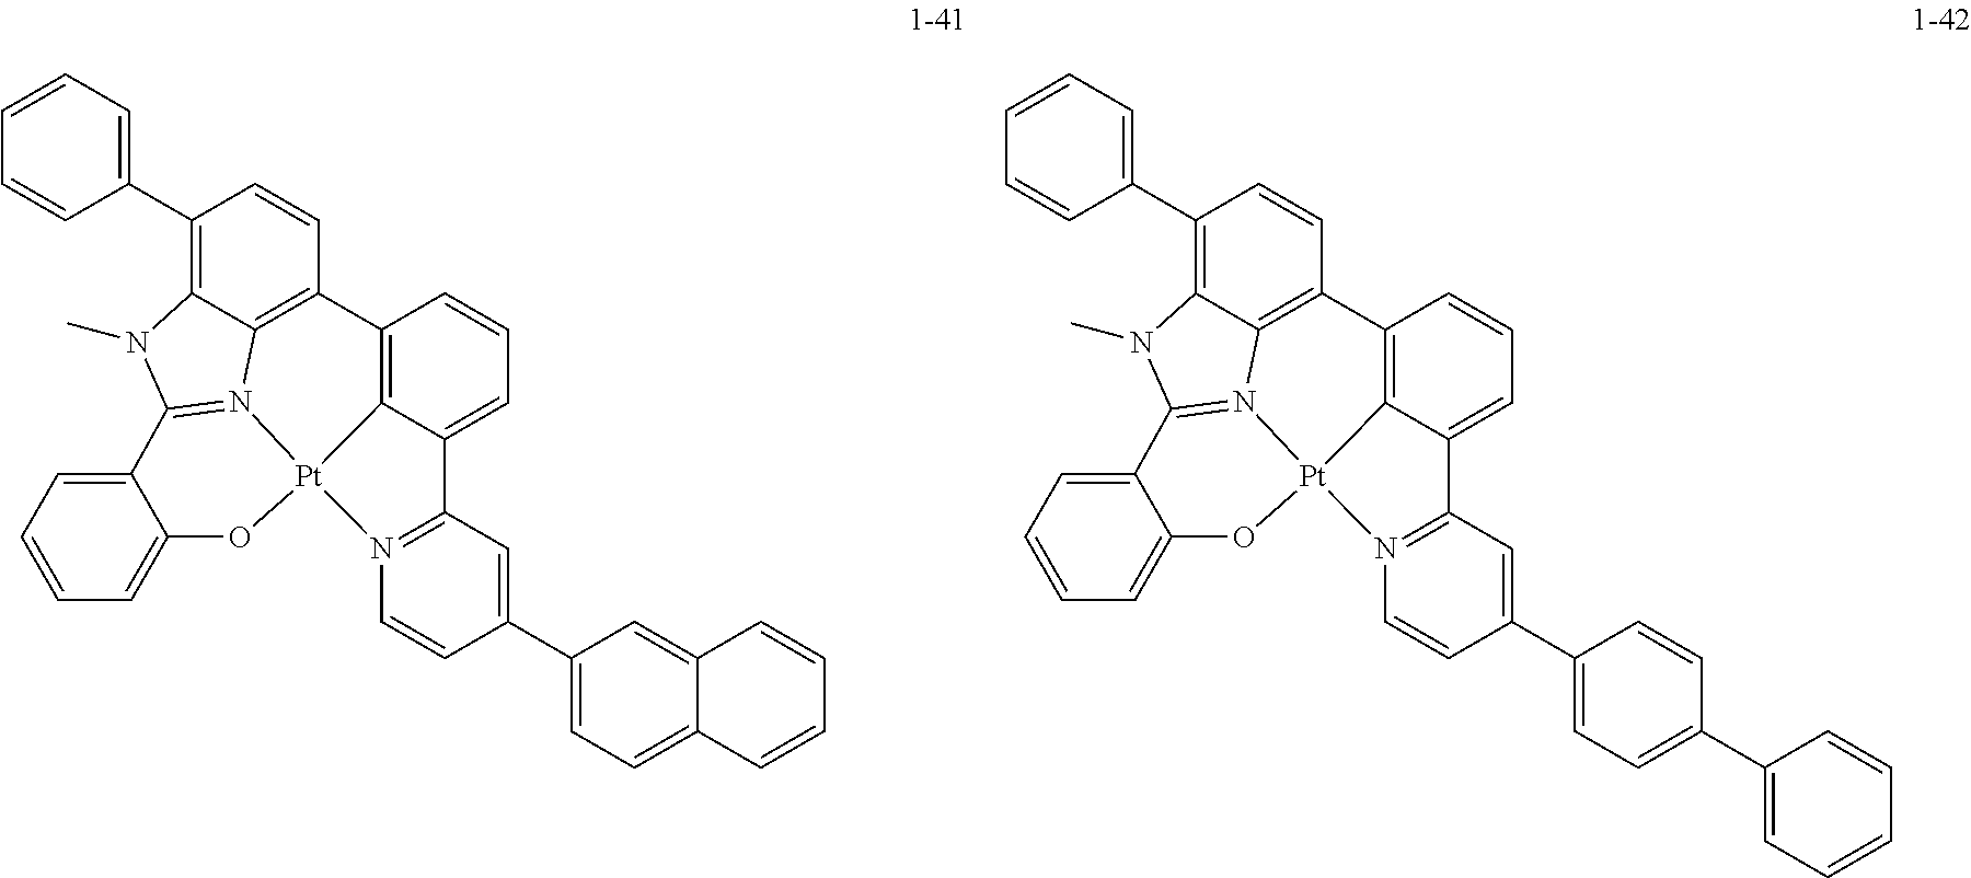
C1=CC=C2C(=C1)O[Pt]13C4=C(C=CC=C4C4=N1C=CC(C1=CC=C5C(=C1)C=CC=C5)=C4)C1=C4C(=C(C5=CC=CC=C5)C=C1)N(C)C2=N34.C1=CC=C2C(=C1)O[Pt]13C4=C(C=CC=C4C4=N1C=CC(C1=CC=C(C5=CC=CC=C5)C=C1)=C4)C1=C4C(=C(C5=CC=CC=C5)C=C1)N(C)C2=N34
